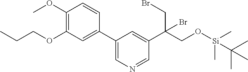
C(OC1=C(OC)C=CC(C2=CN=CC(C(CBr)(CO[Si](C)(C)C(C)(C)C)Br)=C2)=C1)CC
